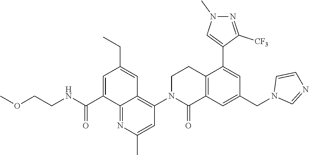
C12=C(C=C(CN3C=NC=C3)C=C1C1=CN(C)N=C1[CF3])C(=O)N(C1=C3C(=NC(C)=C1)C(C(NCCOC)=O)=CC(CC)=C3)CC2
